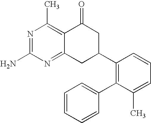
C12=NC(N)=NC(C)=C1C(=O)CC(C1=C(C3=CC=CC=C3)C(C)=CC=C1)C2
